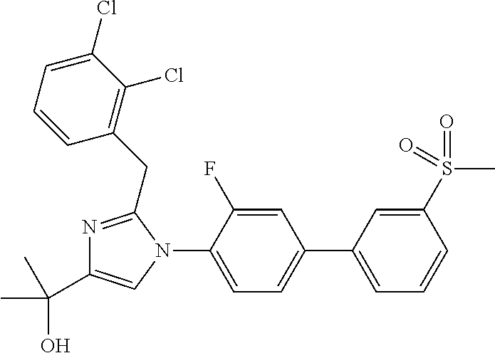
C1=C(C2=CC=C(N3C(CC4=C(Cl)C(Cl)=CC=C4)=NC(C(C)(O)C)=C3)C(F)=C2)C=C(S(=O)(C)=O)C=C1
